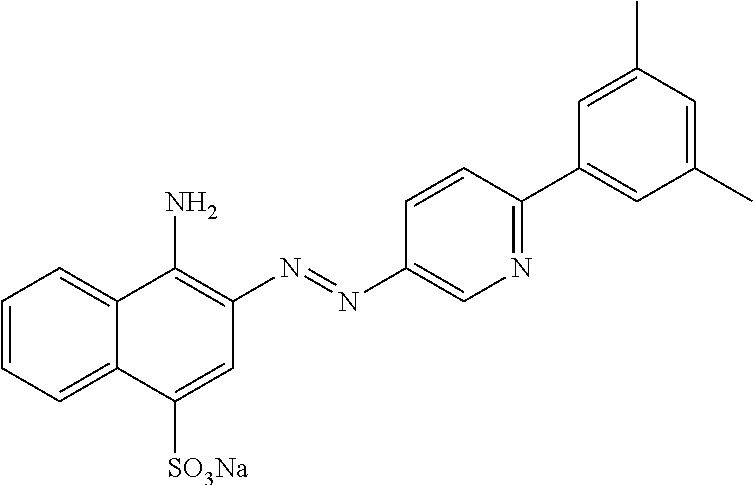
C1=CC=C2C(=C1)C(N)=C(N=NC1=CN=C(C3=CC(C)=CC(C)=C3)C=C1)C=C2[SO3Na]
